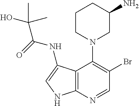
C12=C(N=CC(Br)=C1N1CC(N)CCC1)NC=C2NC(C(O)(C)C)=O
